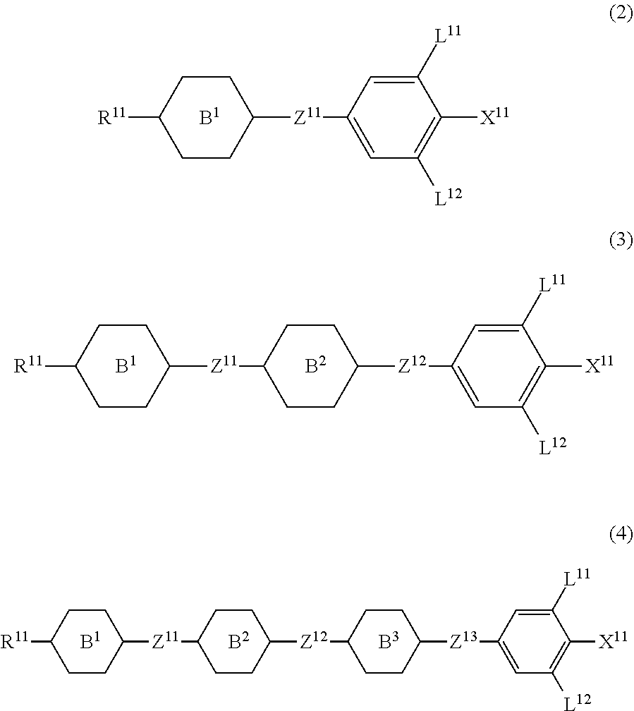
[B1].C1([R11])CCC([Z11]C2=CC([L12])=C([X11])C([L11])=C2)CC1.[B1].[B2].[B3].C1([R11])CCC([Z11]C2CCC([Z12]C3CCC([Z13]C4=CC([L12])=C([X11])C([L11])=C4)CC3)CC2)CC1.[B1].[B2].C1([R11])CCC([Z11]C2CCC([Z12]C3=CC([L12])=C([X11])C([L11])=C3)CC2)CC1
